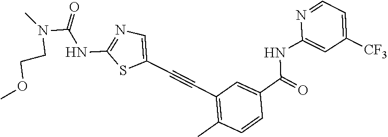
N1=CC=C([CF3])C=C1NC(C1=CC(C#CC2=CN=C(NC(N(C)CCOC)=O)S2)=C(C)C=C1)=O
